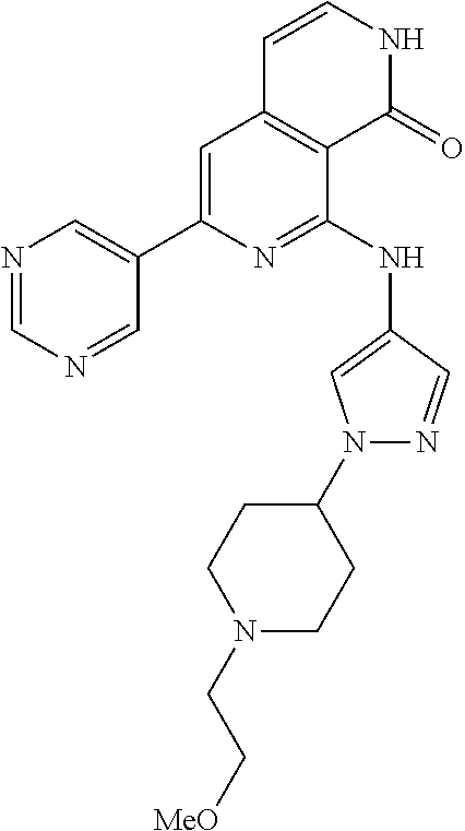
C1(C2=CC3=C(C(NC4=CN(C5CCN(CC[MeO])CC5)N=C4)=N2)C(=O)NC=C3)=CN=CN=C1
